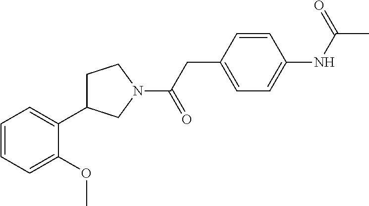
C1=CC=C(OC)C(C2CCN(C(CC3=CC=C(NC(C)=O)C=C3)=O)C2)=C1
